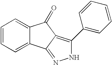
C1=CC=C2C(=C1)C(=O)C1=C(C3=CC=CC=C3)NN=C21
